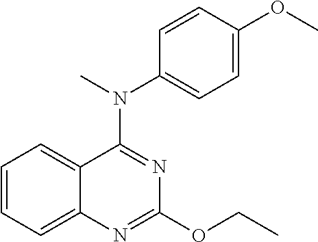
C1=CC=C2C(=C1)C(N(C)C1=CC=C(OC)C=C1)=NC(OCC)=N2
